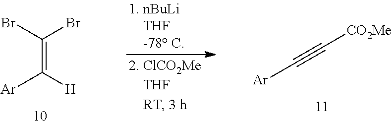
[Ar]C#C[CO2Me].[Ar]C([H])=C(Br)Br
